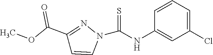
C1(NC(N2N=C(C(OC)=O)C=C2)=S)=CC(Cl)=CC=C1
